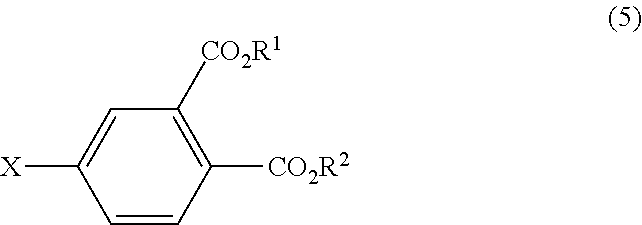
C1([CO2R1])=C([CO2R2])C=CC([X])=C1
